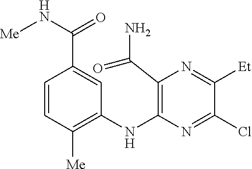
C1(NC2=C(C(N)=O)N=C([Et])C(Cl)=N2)=C([Me])C=CC(C(=O)N[Me])=C1
